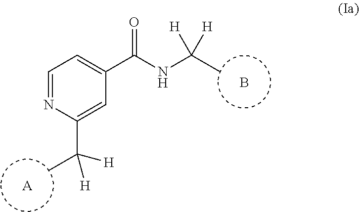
B.C1=NC(C(C)([H])[H])=CC(C(NC(C)([H])[H])=O)=C1.[A]
